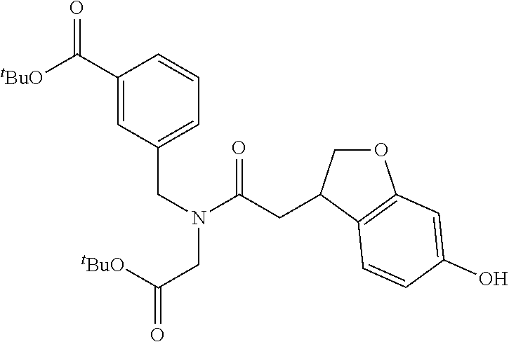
C([tBuO])(=O)CN(C(=O)CC1COC2=C1C=CC(O)=C2)CC1=CC=CC(C([tBuO])=O)=C1
